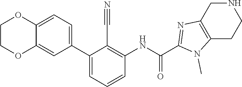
C1(C2=CC=CC(NC(=O)C3=NC4=C(CCNC4)N3C)=C2C#N)=CC=C2C(=C1)OCCO2
